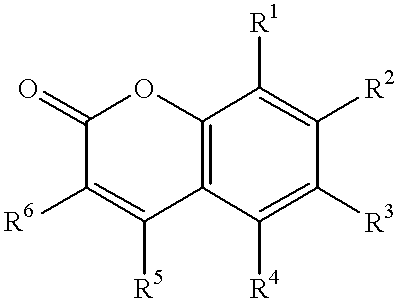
C12=C(C([R4])=C([R3])C([R2])=C1[R1])C([R5])=C([R6])C(=O)O2
